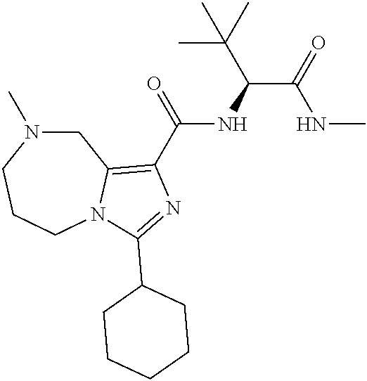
C1N(C)CCCN2C1=C(C(=O)NC(C(=O)NC)C(C)(C)C)N=C2C1CCCCC1
